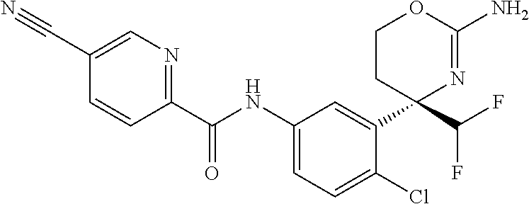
C1(C(NC2=CC=C(Cl)C(C3(C(F)F)N=C(N)OCC3)=C2)=O)=NC=C(C#N)C=C1
